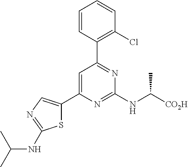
C1=C(C2=CN=C(NC(C)C)S2)N=C(NC([CO2H])C)N=C1C1=C(Cl)C=CC=C1
